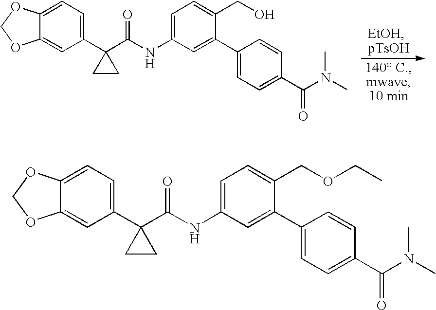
C12=CC=C(C3(C(NC4=CC=C(CO)C(C5=CC=C(C(N(C)C)=O)C=C5)=C4)=O)CC3)C=C1OCO2.C12=CC=C(C3(C(NC4=CC=C(COCC)C(C5=CC=C(C(N(C)C)=O)C=C5)=C4)=O)CC3)C=C1OCO2
